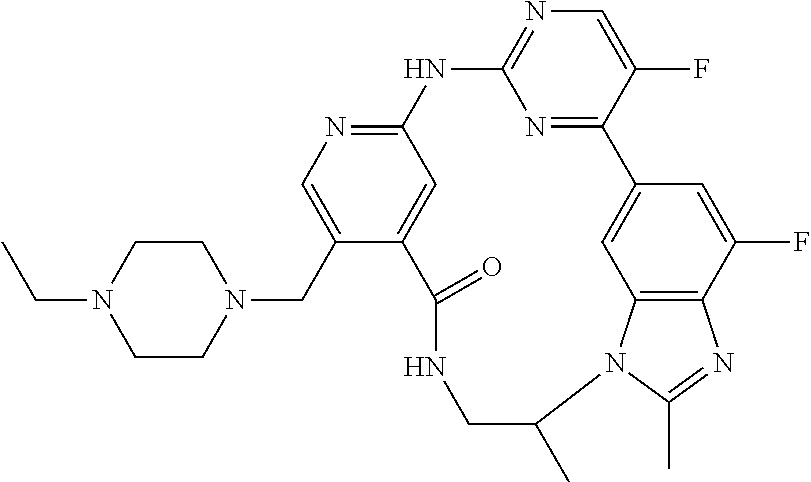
C1CN(CC2=CN=C3C=C2C(=O)NCC(C)N2C4=C(C(F)=CC(=C4)C4=NC(=NC=C4F)N3)N=C2C)CCN1CC
